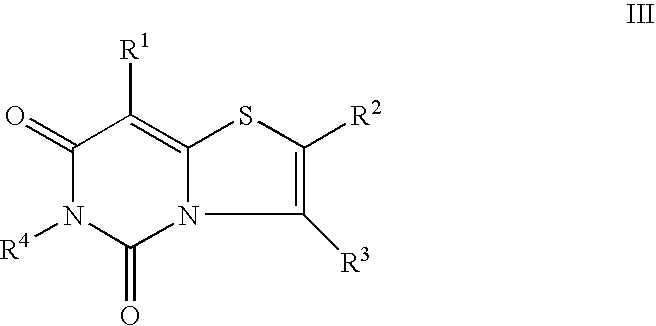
C1(=O)N([R4])C(=O)N2C(=C1[R1])SC([R2])=C2[R3]
